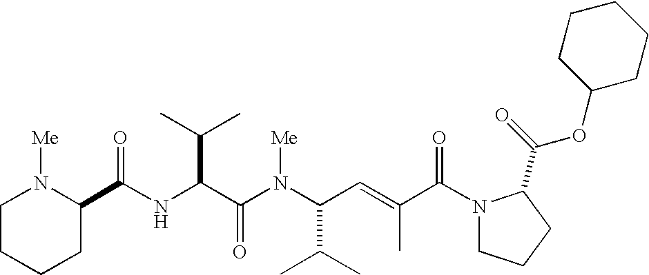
N(C(C(N(C(C(C)C)C=C(C)C(N1CCCC1C(=O)OC1CCCCC1)=O)[Me])=O)C(C)C)C(=O)C1N([Me])CCCC1
